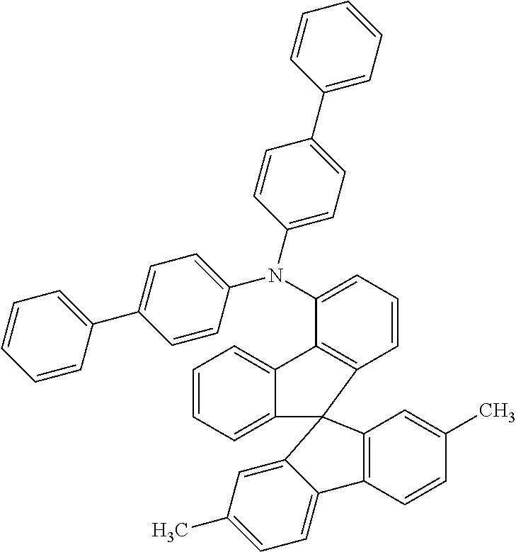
C1=CC=C2C(=C1)C1=C(C=CC=C1N(C1=CC=C(C3=CC=CC=C3)C=C1)C1=CC=C(C3=CC=CC=C3)C=C1)C21C2=C(C=CC(C)=C2)C2=CC=C(C)C=C21
